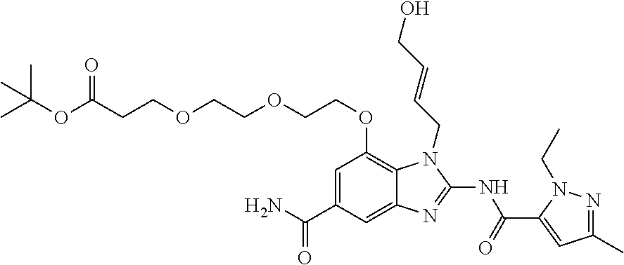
C1=C(C(N)=O)C=C2C(=C1OCCOCCOCCC(OC(C)(C)C)=O)N(CC=CCO)C(NC(C1=CC(C)=NN1CC)=O)=N2
